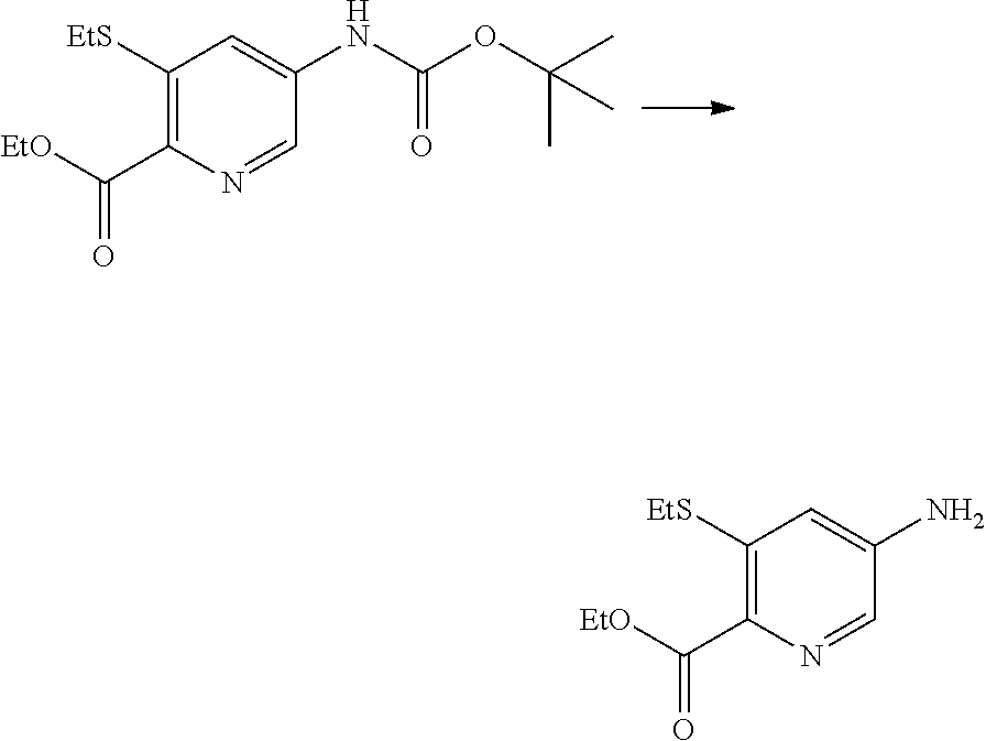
C1([EtS])=C(C([EtO])=O)N=CC(NC(OC(C)(C)C)=O)=C1.C1([EtS])=C(C([EtO])=O)N=CC(N)=C1
